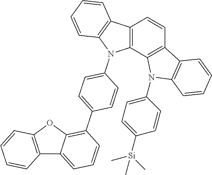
C12=C(C3=C(C=C1)C1=C(N3C3=CC=C([Si](C)(C)C)C=C3)C=CC=C1)N(C1=CC=C(C3=C4C(=CC=C3)C3=C(O4)C=CC=C3)C=C1)C1=C2C=CC=C1
